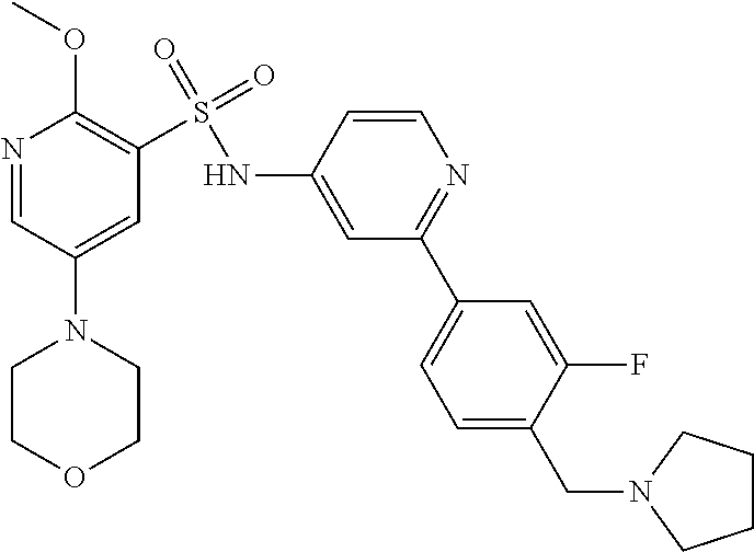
N1=CC(N2CCOCC2)=CC(S(=O)(NC2=CC(C3=CC=C(CN4CCCC4)C(F)=C3)=NC=C2)=O)=C1OC
